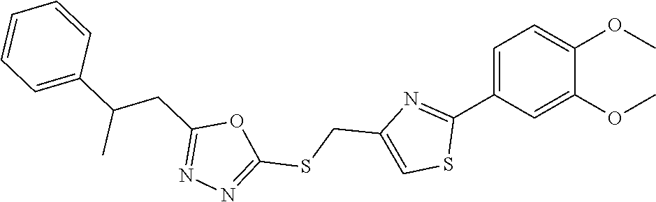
C1=C(C2=NC(CSC3=NN=C(CC(C)C4=CC=CC=C4)O3)=CS2)C=C(OC)C(OC)=C1
